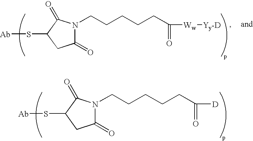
C1(=O)N(CCCCCC(=O)[Ww][Yy-D])C(=O)C(S[Ab])C1.C1(=O)N(CCCCCC(=O)[D])C(=O)C(S[Ab])C1
